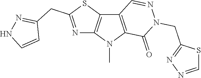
C12=C(N(C)C3=C1C=NN(CC1=NN=CS1)C3=O)N=C(CC1=NNC=C1)S2
